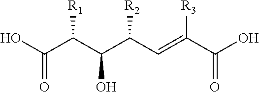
C(C(C(C(C=C(C(O)=O)[R3])[R2])O)[R1])(O)=O
